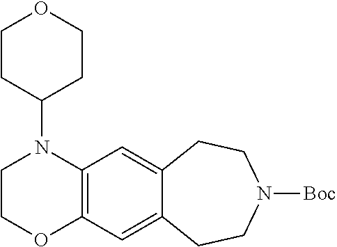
C12=C(C=C3C(=C1)CCN([Boc])CC3)OCCN2C1CCOCC1
